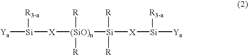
[Ya][Si]([X][(SiO)n]([Si]([X][Si]([Ya])[R3-a])([R])[R])([R])[R])[R3-a]
